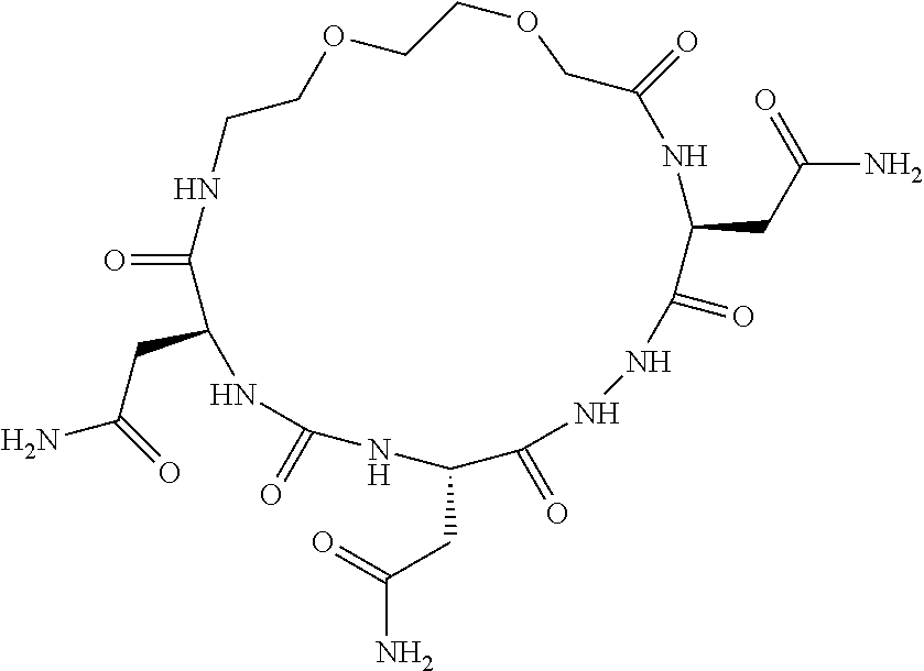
O=C1C(CC(=O)N)NC(=O)NC(CC(N)=O)C(=O)NNC(=O)C(CC(N)=O)NC(=O)COCCOCCN1
